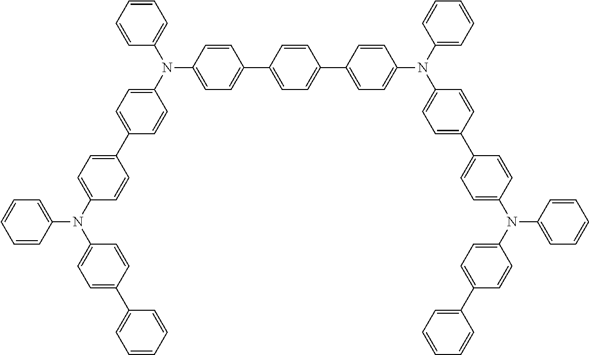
C1=CC=CC(N(C2=CC=C(C3=CC=C(C4=CC=C(N(C5=CC=C(C6=CC=C(N(C7=CC=CC=C7)C7=CC=C(C8=CC=CC=C8)C=C7)C=C6)C=C5)C5=CC=CC=C5)C=C4)C=C3)C=C2)C2=CC=C(C3=CC=C(N(C4=CC=CC=C4)C4=CC=C(C5=CC=CC=C5)C=C4)C=C3)C=C2)=C1
